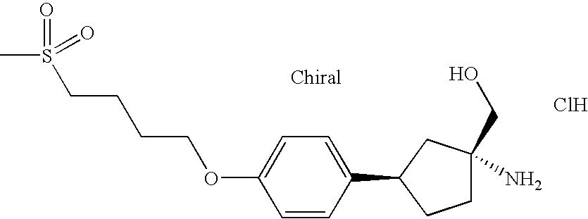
C1=CC(C2CCC(N)(CO)C2)=CC=C1OCCCCS(C)(=O)=O.Cl
